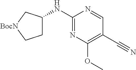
N(C1CC[BocN]C1)C1=NC(OC)=C(C#N)C=N1
